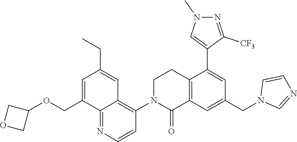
C12=C(C=C(CN3C=NC=C3)C=C1C1=CN(C)N=C1[CF3])C(=O)N(C1=C3C(=NC=C1)C(COC1COC1)=CC(CC)=C3)CC2
